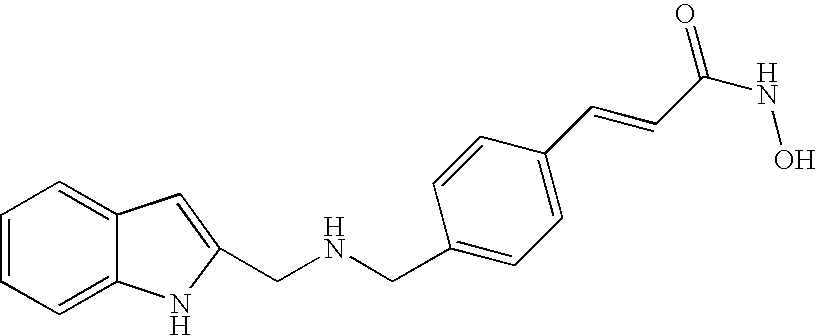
N(CC1=CC=C(C=CC(NO)=O)C=C1)CC1=CC2=CC=CC=C2N1
